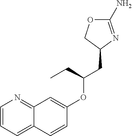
C1(N)=NC(CC(OC2=CC3=NC=CC=C3C=C2)CC)CO1
